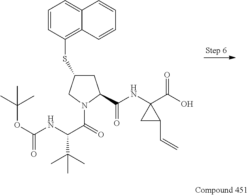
C1C(SC2=C3C=CC=CC3=CC=C2)CN(C(=O)C(NC(OC(C)(C)C)=O)C(C)(C)C)C1C(NC1(C(O)=O)CC1C=C)=O
